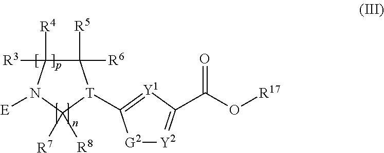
[Y2]1=C(C(O[R17])=O)[Y1]=C([T]2C([R6])([R5])C([R3])([R4])N([E])C2([R7])[R8])[G2]1
